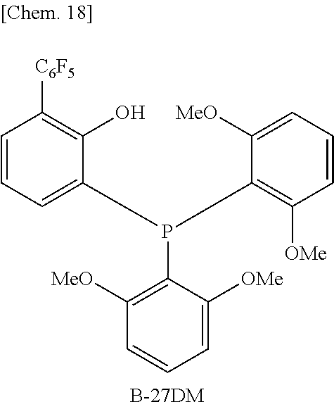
C1=CC=C(P(C2=C([OMe])C=CC=C2[MeO])C2=C([MeO])C=CC=C2[OMe])C(O)=C1[C6F5].[B-27DM]
